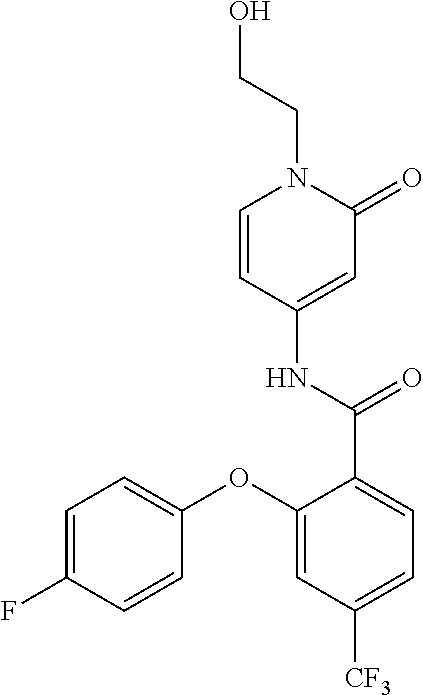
C1=CC(NC(=O)C2=CC=C([CF3])C=C2OC2=CC=C(F)C=C2)=CC(=O)N1CCO
